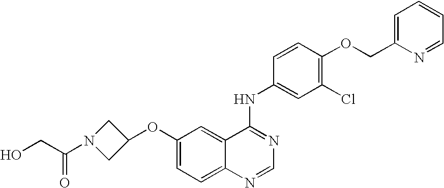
C(CO)(=O)N1CC(OC2=CC=C3C(=C2)C(NC2=CC(Cl)=C(OCC4=CC=CC=N4)C=C2)=NC=N3)C1
